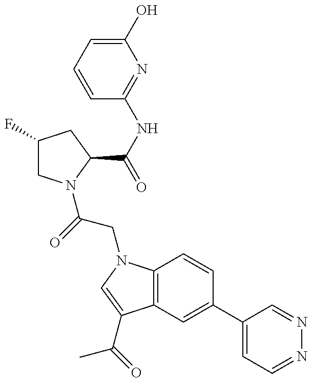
C1(F)CN(C(=O)CN2C3=C(C(C(=O)C)=C2)C=C(C2=CC=NN=C2)C=C3)C(C(NC2=NC(O)=CC=C2)=O)C1
